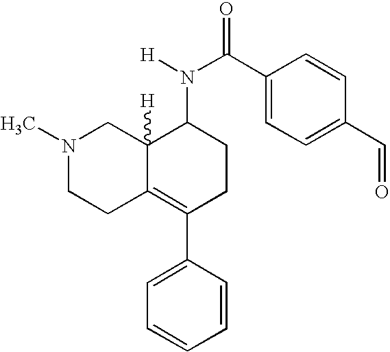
N1(C)CCC2=C(C3=CC=CC=C3)CCC(N([H])C(C3=CC=C(C=O)C=C3)=O)C2([H])C1
